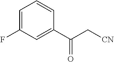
C1=C(F)C=C(C(C[CN])=O)C=C1
